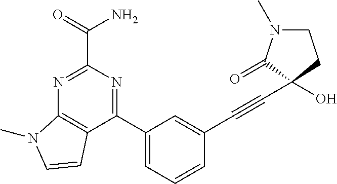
N1=C(C(=O)N)N=C(C2=CC=CC(C#CC3(O)C(=O)N(C)CC3)=C2)C2=C1N(C)C=C2
